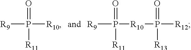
[R9]P([R11])(=O)[R10].[R9]P([R11])(=O)[R10]P([R12])(=O)[R13]
